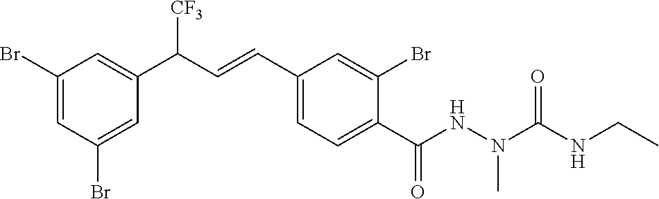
C1(Br)=CC(Br)=CC(C(C=CC2=CC=C(C(NN(C(NCC)=O)C)=O)C(Br)=C2)[CF3])=C1
